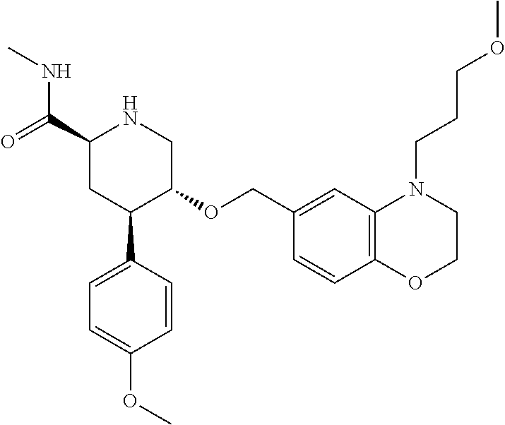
C1(C(=O)NC)CC(C2=CC=C(OC)C=C2)C(OCC2=CC3=C(C=C2)OCCN3CCCOC)CN1
